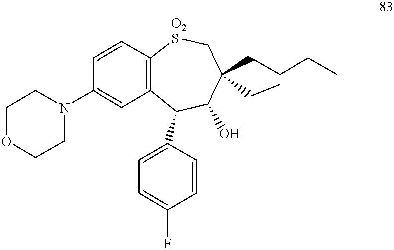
N1(C2=CC3=C(C=C2)[O2S]CC(CCCC)(CC)C(O)C3C2=CC=C(F)C=C2)CCOCC1
